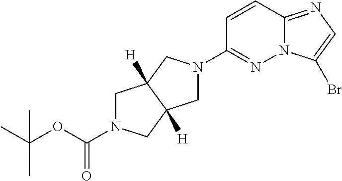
C1=CC2=NC=C(Br)N2N=C1N1CC2([H])CN(C(OC(C)(C)C)=O)CC2([H])C1
